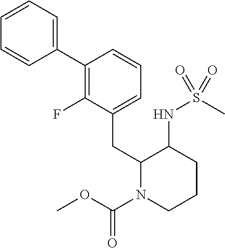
C1(C2=C(F)C(CC3N(C(OC)=O)CCCC3NS(=O)(C)=O)=CC=C2)=CC=CC=C1
